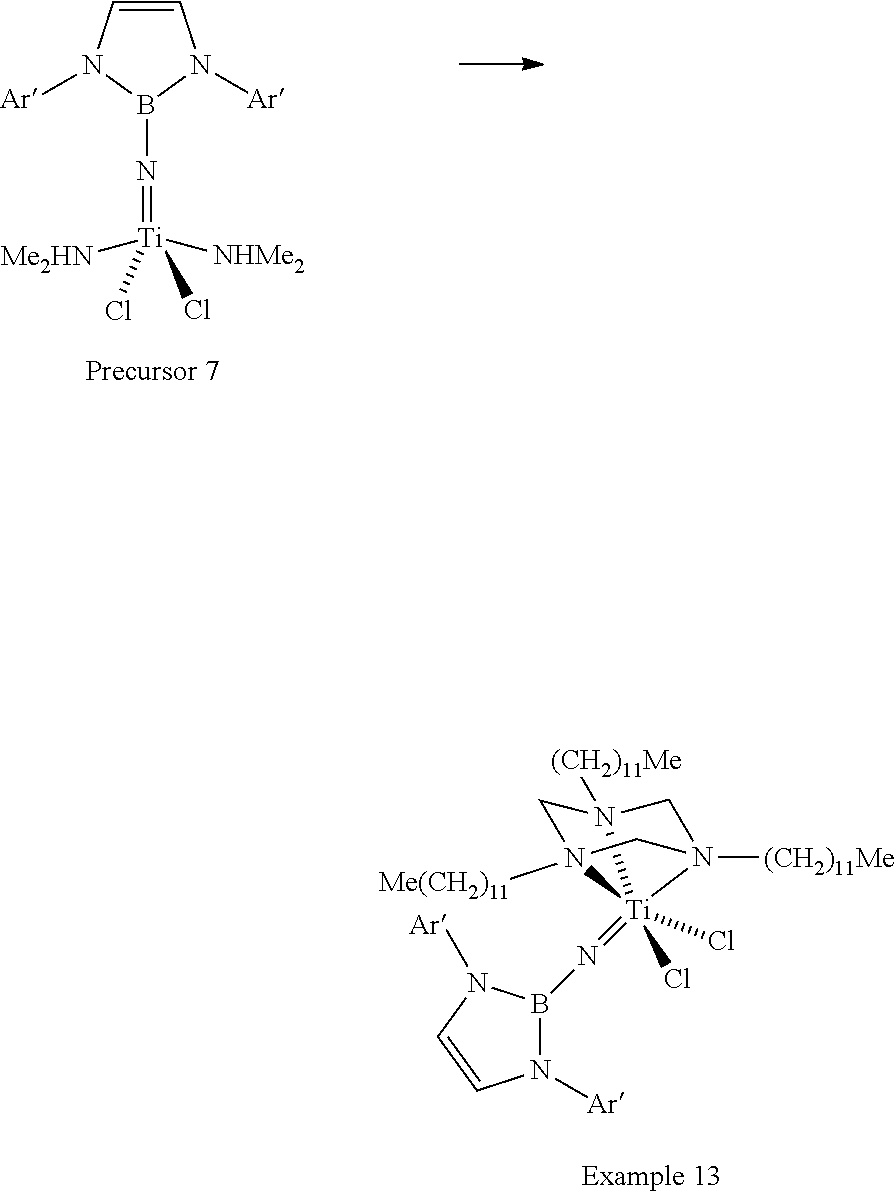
C1=CN([Ar])B(N=[Ti]([NHMe2])([Me2HN])(Cl)Cl)N1[Ar].N1([Ar])B(N=[Ti]23(Cl)(Cl)N4([Me(CH2)11])CN2([(CH2)11Me])CN3([(CH2)11Me])C4)N([Ar])C=C1
